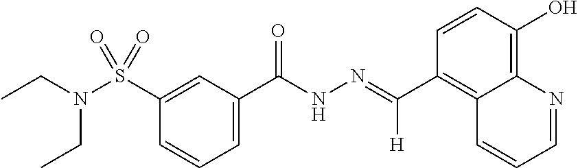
C1(C(NN=C(C2=C3C(=C(O)C=C2)N=CC=C3)[H])=O)=CC=CC(S(N(CC)CC)(=O)=O)=C1
